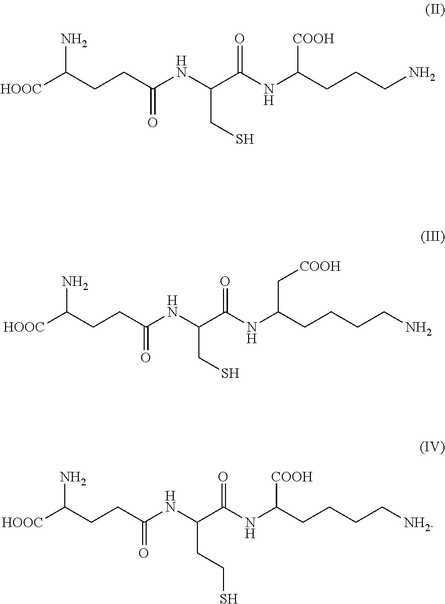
[HOOC]C(CCC(NC(C(NC(CCCN)[COOH])=O)CS)=O)N.[HOOC]C(CCC(NC(C(NC(CCCCN)C[COOH])=O)CS)=O)N.[HOOC]C(CCC(NC(C(NC(CCCC[NH2])[COOH])=O)CCS)=O)N
